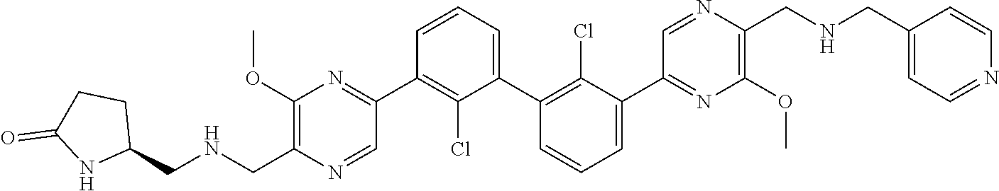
C1(OC)=C(C[HN]CC2CCC(=O)N2)N=CC(C2=C(Cl)C(C3=C(Cl)C(C4=NC(OC)=C(CNCC5=CC=NC=C5)N=C4)=CC=C3)=CC=C2)=N1
